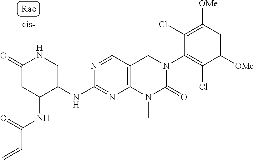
N(C(=O)C=C)C1CC(=O)NCC1NC1=NC2=C(C=N1)CN(C1=C(Cl)C([OMe])=CC([OMe])=C1Cl)C(=O)N2C
